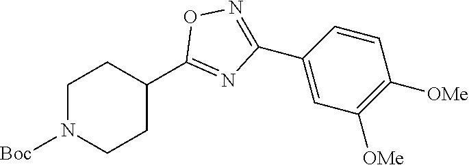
C1N([Boc])CCC(C2=NC(C3=CC([OMe])=C([OMe])C=C3)=NO2)C1
